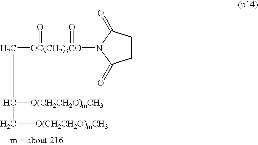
C([OC(CH2)3CO](N1C(=O)CCC1=O)(=O)=O)C([O(CH2CH2O)mCH3])C[O(CH2CH2O)mCH3]
